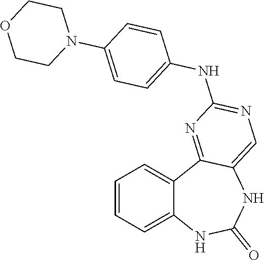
C1=CC=C2C(=C1)C1=NC(NC3=CC=C(N4CCOCC4)C=C3)=NC=C1NC(=O)N2
